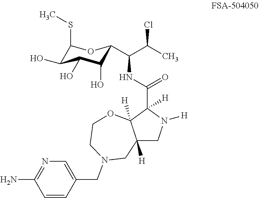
C1(SC)C(O)C(O)C(O)C(C(C(C)Cl)NC(C2([H])C3([H])C([H])(CN2[H])CN(CC2=CN=C(N)C=C2)CCO3)=O)O1
